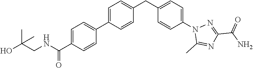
C1=C(C(NCC(O)(C)C)=O)C=CC(C2=CC=C(CC3=CC=C(N4C(C)=NC(C(N)=O)=N4)C=C3)C=C2)=C1
